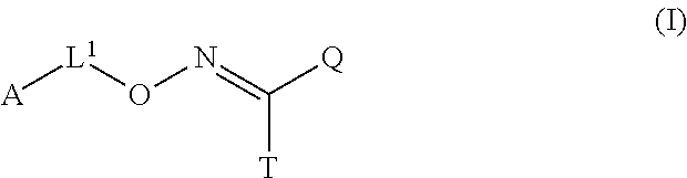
[A][L1]ON=C([Q])[T]
